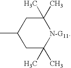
C1(C)(C)CC(C)CC(C)(C)[N-G11]1
